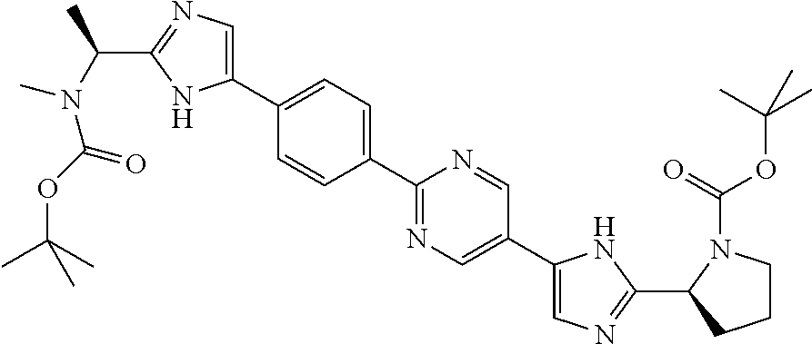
C1(C2=CN=C(C(N(C(OC(C)(C)C)=O)C)C)N2)=CC=C(C2=NC=C(C3=CN=C(C4CCCN4C(=O)OC(C)(C)C)N3)C=N2)C=C1
